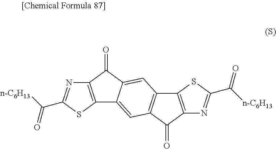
C12=C(SC(C([n-C6H13])=O)=N1)C1=CC3=C(C=C1C2=O)C1=C(C3=O)N=C(C([n-C6H13])=O)S1
